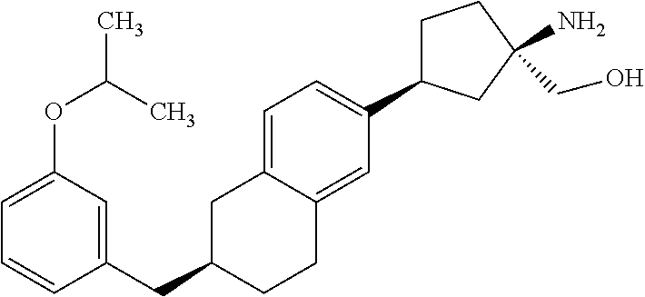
C1=C2C(=CC(C3CCC(N)(CO)C3)=C1)CCC(CC1=CC(OC(C)C)=CC=C1)C2
